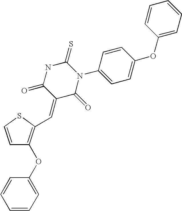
C1=CSC(C=C2C(=O)N(C3=CC=C(OC4=CC=CC=C4)C=C3)C(=S)NC2=O)=C1OC1=CC=CC=C1
